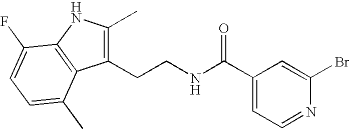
C1(CCNC(C2=CC=NC(Br)=C2)=O)=C(C)NC2=C1C(C)=CC=C2F
